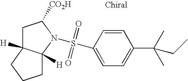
N1(S(=O)(=O)C2=CC=C(C(C)(C)CC)C=C2)C([CO2H])CC2([H])C1([H])CCC2
